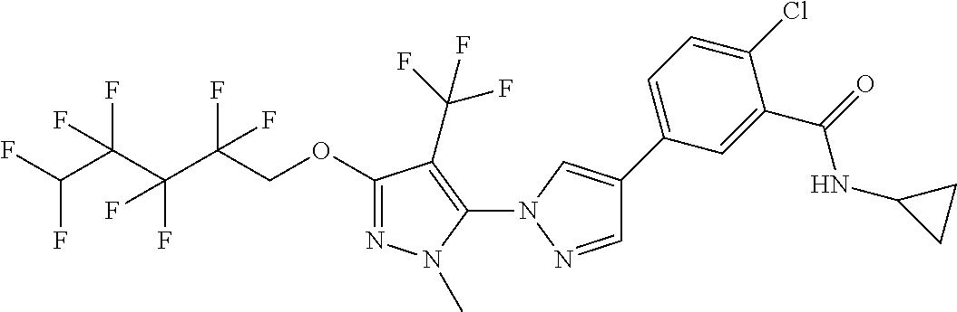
C1(C2=CC=C(Cl)C(C(=O)NC3CC3)=C2)=CN(C2=C(C(F)(F)F)C(OCC(C(C(C(F)F)(F)F)(F)F)(F)F)=NN2C)N=C1
